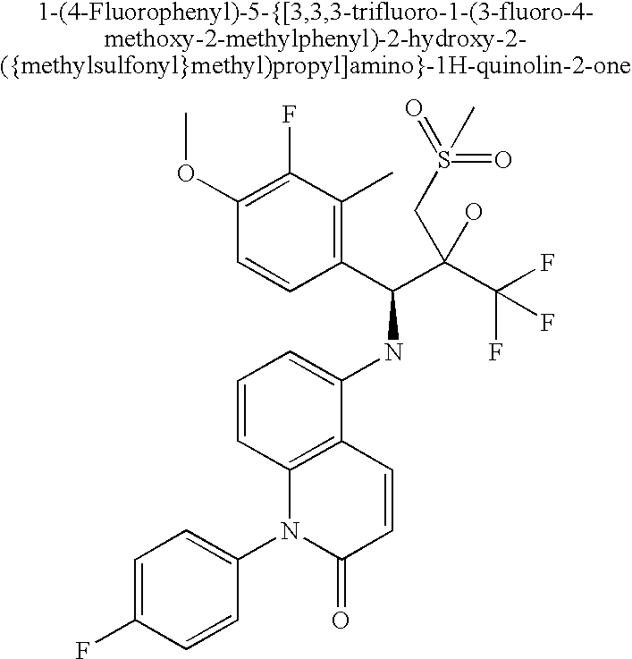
C1=C(F)C=CC(N2C(=O)C=CC3=C2C=CC=C3NC(C(C(F)(F)F)(CS(=O)(=O)C)O)C2=C(C)C(F)=C(OC)C=C2)=C1
